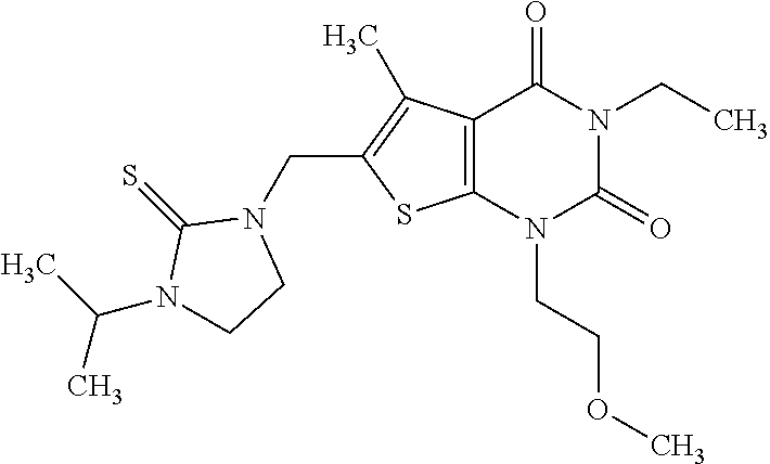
C12=C(N(CCOC)C(=O)N(CC)C1=O)SC(CN1C(=S)N(C(C)C)CC1)=C2C
